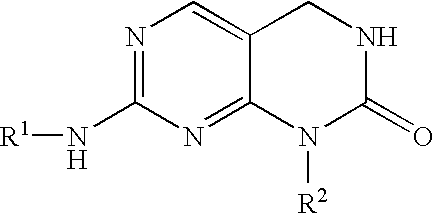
[R1]NC1=NC=C2C(=N1)N([R2])C(=O)NC2
